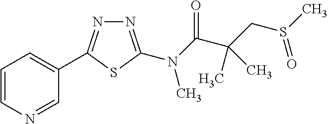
C1=CN=CC(C2=NN=C(N(C(C(CS(C)=O)(C)C)=O)C)S2)=C1
